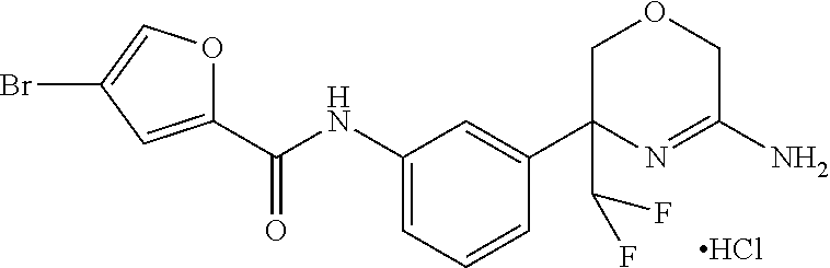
C1(C(NC2=CC=CC(C3(C(F)F)COCC(N)=N3)=C2)=O)=CC(Br)=CO1.Cl
